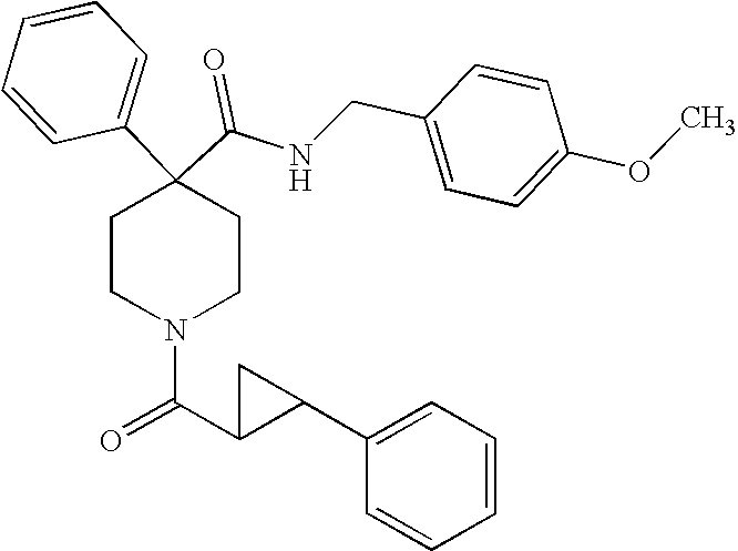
N(C(C1(C2=CC=CC=C2)CCN(C(C2C(C3=CC=CC=C3)C2)=O)CC1)=O)CC1=CC=C(OC)C=C1
